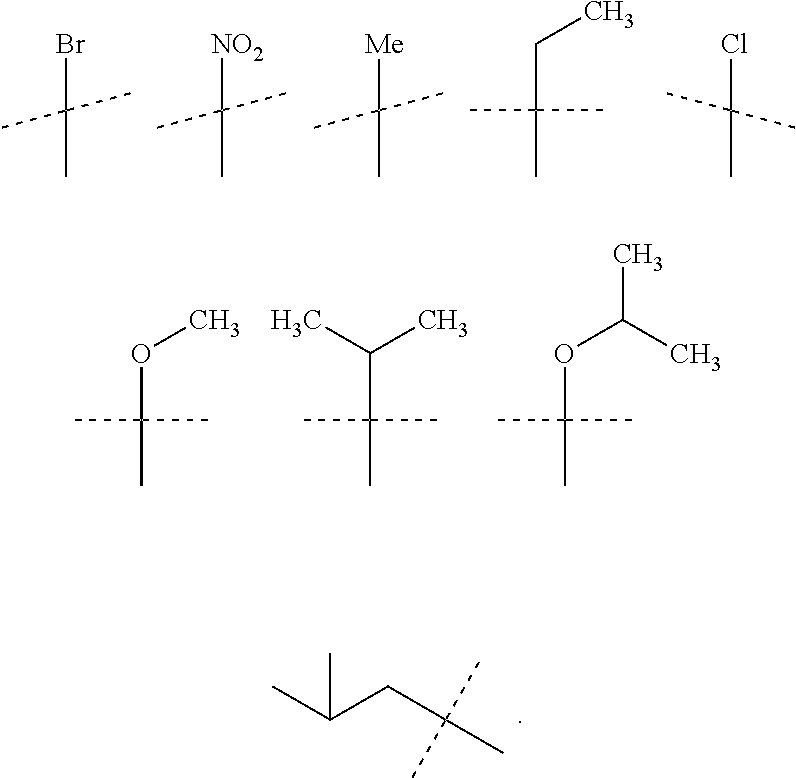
BrC(C)(C)C.[NO2]C(C)(C)C.[Me]C(C)(C)C.C(C(C)(C)C)C.ClC(C)(C)C.O(C(C)(C)C)C.C(C(C)(C)C)(C)C.O(C(C)(C)C)C(C)C.CC(CC(C)(C)C)C
